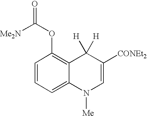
C1=CC=C2C(=C1OC(=O)[Me2N])C([H])([H])C([CONEt2])=CN2[Me]
